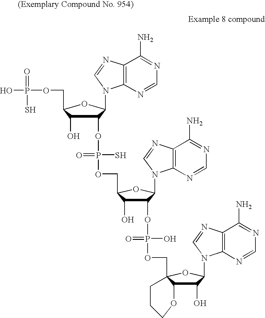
OP(OCC1C(O)C(OP(OCC2C(O)C(OP(OCC34C(C(O)C(N5C6=C(C(N)=NC=N6)N=C5)O3)OCCC4)(O)=O)C(N3C4=C(C(N)=NC=N4)N=C3)O2)(S)=O)C(N2C3=C(C(N)=NC=N3)N=C2)O1)(=O)S
